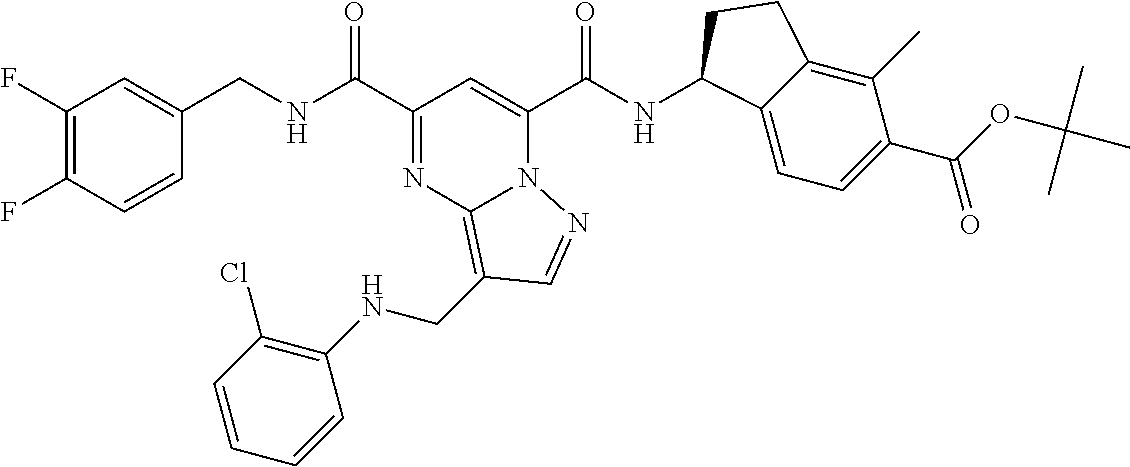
C1(F)=C(F)C=CC(CNC(C2=NC3=C(CNC4=C(Cl)C=CC=C4)C=NN3C(C(NC3C4=CC=C(C(OC(C)(C)C)=O)C(C)=C4CC3)=O)=C2)=O)=C1
